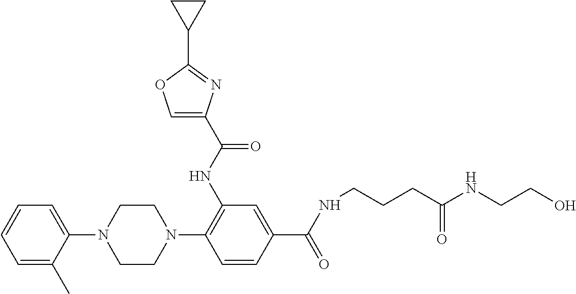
C1=CC=C(C)C(N2CCN(C3=C(NC(C4=COC(C5CC5)=N4)=O)C=C(C(=O)NCCCC(NCCO)=O)C=C3)CC2)=C1
